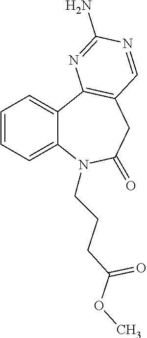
C1=CC=C2C(=C1)C1=C(CC(=O)N2CCCC(OC)=O)C=NC(N)=N1
